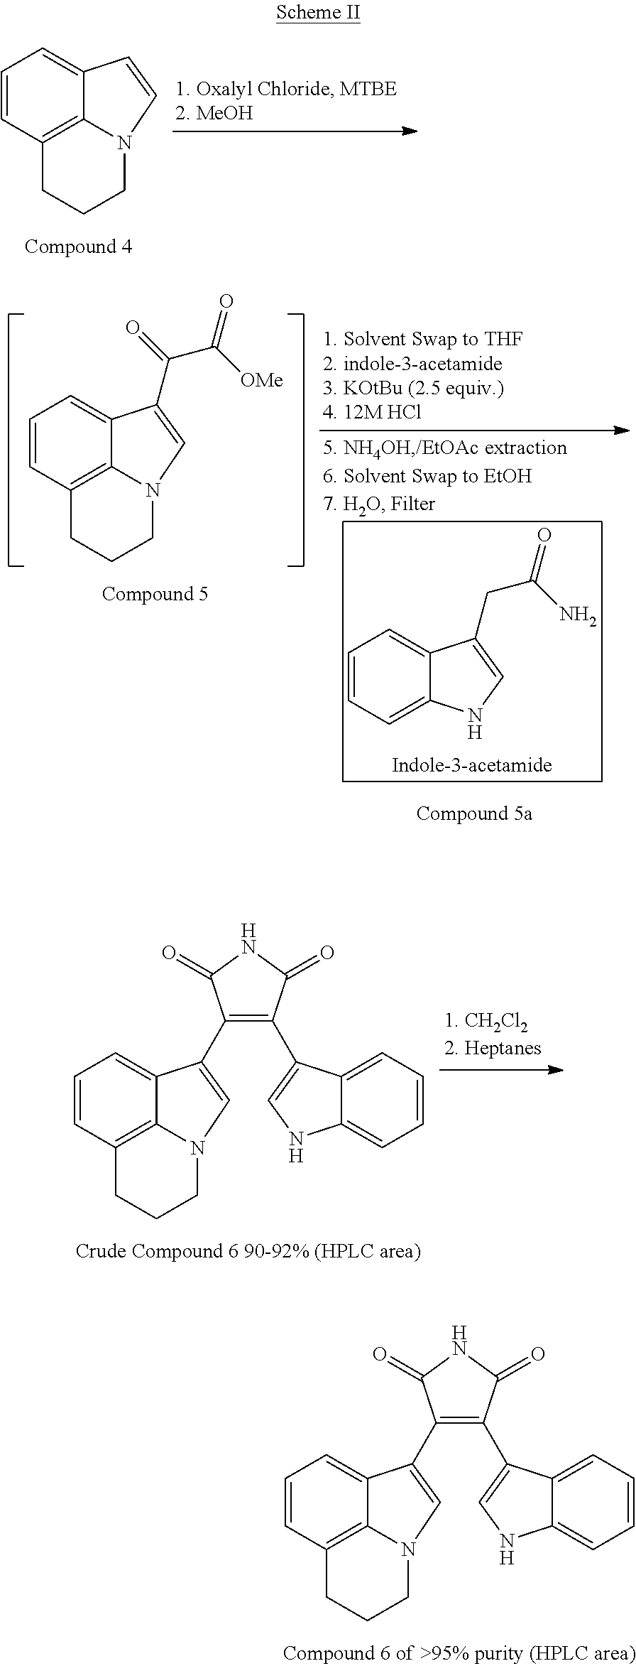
C1=CC2=C3C(=C1)C=CN3CCC2.C1=CC2=C3C(=C1)C(C(=O)C([OMe])=O)=CN3CCC2.C1=CC=C2C(=C1)C(CC(N)=O)=CN2.C1=CC2=C3C(=C1)C(C1=C(C4=CNC5=CC=CC=C54)C(=O)NC1=O)=CN3CCC2.C1=CC2=C3C(=C1)C(C1=C(C4=CNC5=CC=CC=C54)C(=O)NC1=O)=CN3CCC2
